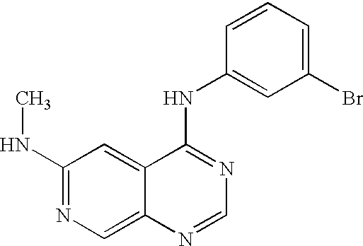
C1(NC)=NC=C2C(=C1)C(NC1=CC(Br)=CC=C1)=NC=N2
